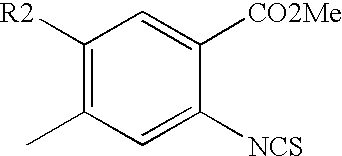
C1([R2])=C(C)C=C([NCS])C([CO2Me])=C1
